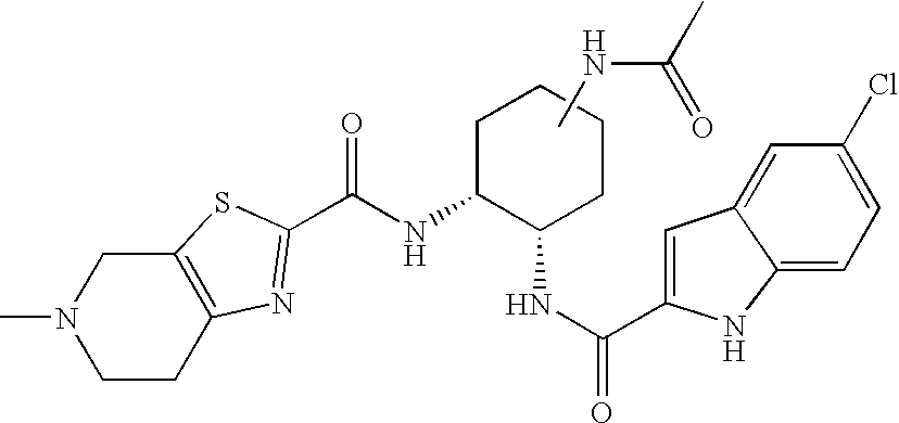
C12=C(SC(C(NC3C(NC(=O)C4=CC5=CC(Cl)=CC=C5N4)CCCC3)=O)=N1)CN(C)CC2.CNC(C)=O
